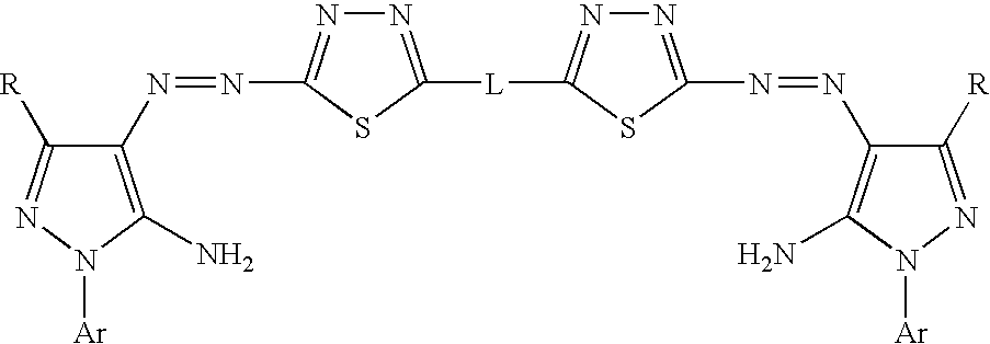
N1=C([L]C2=NN=C(N=NC3=C(N)N([Ar])N=C3[R])S2)SC(N=NC2=C(N)N([Ar])N=C2[R])=N1
